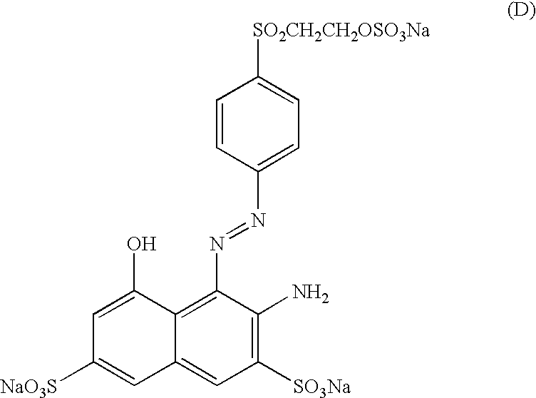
C1=C(O)C2=C(N=NC3=CC=C([SO2CH2CH2OSO3Na])C=C3)C(N)=C([SO3Na])C=C2C=C1[NaO3S]
